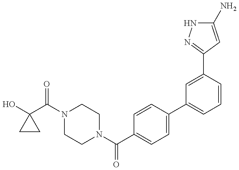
OC1(C(N2CCN(C(C3=CC=C(C4=CC=CC(C5=NNC(N)=C5)=C4)C=C3)=O)CC2)=O)CC1
